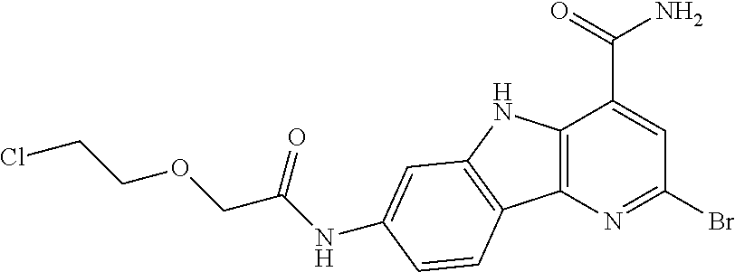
C12=C(N=C(Br)C=C1C(=O)N)C1=C(N2)C=C(NC(COCCCl)=O)C=C1
